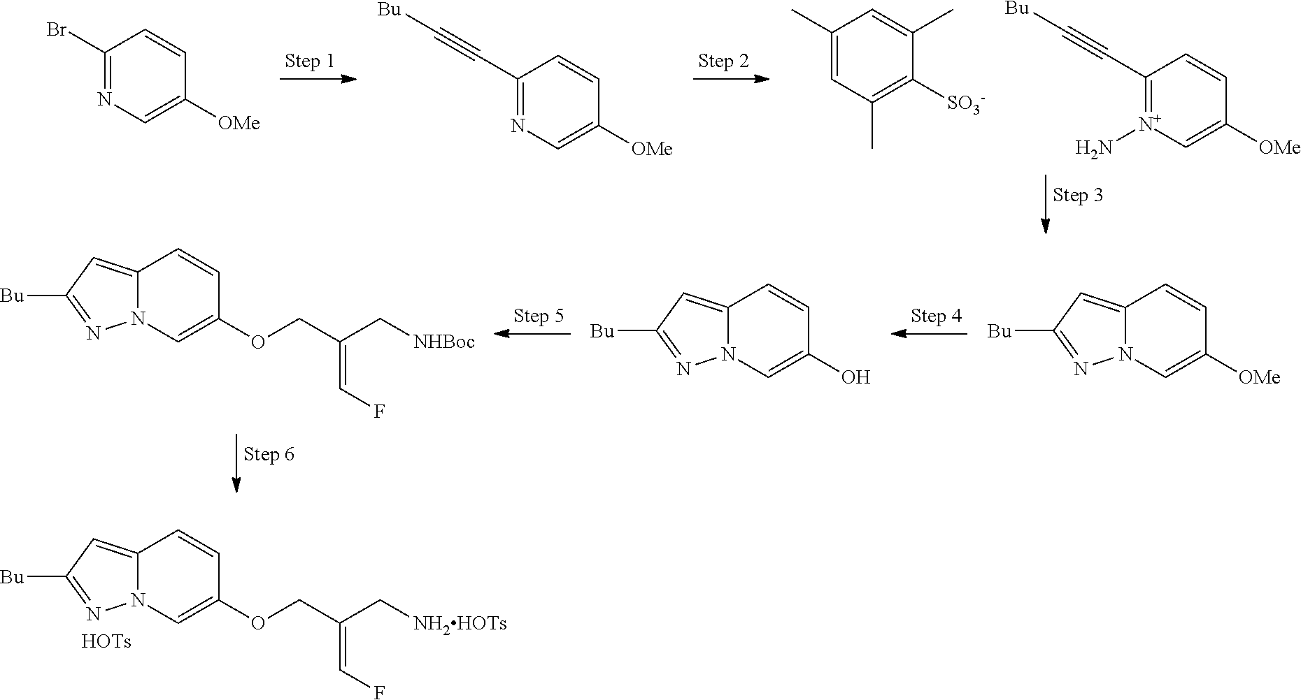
C1=C(OCC(C[NH2HOTs])=CF)C=CC2=CC([Bu])=NN12.[HOTs].C1=C([OMe])C=CC(C#C[Bu])=[N+]1N.C1(C)=C([SO3-])C(C)=CC(C)=C1.C1=C([OMe])C=CC(C#C[Bu])=N1.C1=C([OMe])C=CC(Br)=N1.C1=C(OCC(C[NHBoc])=CF)C=CC2=CC([Bu])=NN12.C1=C(O)C=CC2=CC([Bu])=NN12.C1=C([OMe])C=CC2=CC([Bu])=NN12
